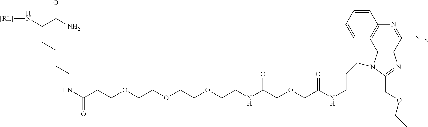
C12=C(C(N)=NC3=C1C=CC=C3)N=C(COCC)N2CCCNC(COCC(NCCOCCOCCOCCC(NCCCCC(C(N)=O)N[[RL]])=O)=O)=O
